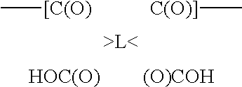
[HOC(O)].[(O)COH].C[[C(O)].[C(O)]]C
